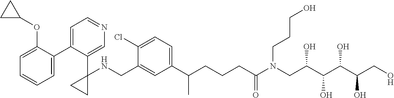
C1(C2=CC=NC=C2C2(NCC3=CC(C(CCCC(N(CC(C(C(C(CO)O)O)O)O)CCCO)=O)C)=CC=C3Cl)CC2)=CC=CC=C1OC1CC1
